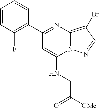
C1=CC(F)=C(C2=NC3=C(Br)C=NN3C(NCC([OMe])=O)=C2)C=C1
